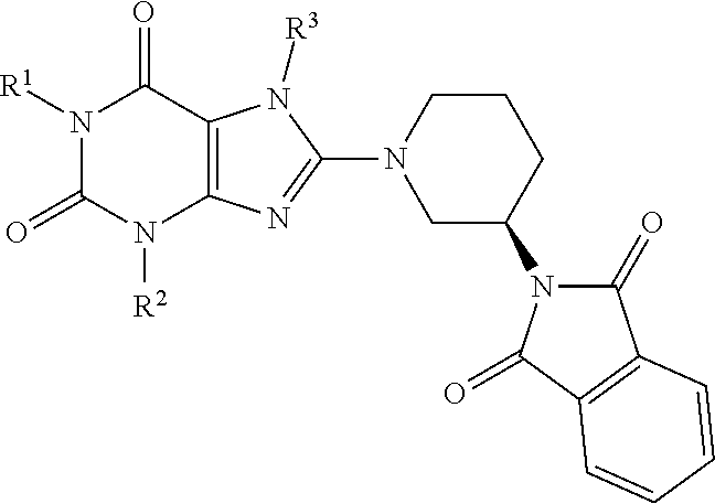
N1([R1])C(=O)N([R2])C2=C(C1=O)N([R3])C(N1CC(N3C(=O)C4=C(C3=O)C=CC=C4)CCC1)=N2
